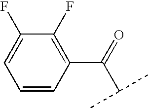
C1=CC(C(=O)C(C)C)=C(F)C(F)=C1
